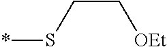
*SCC[OEt]
